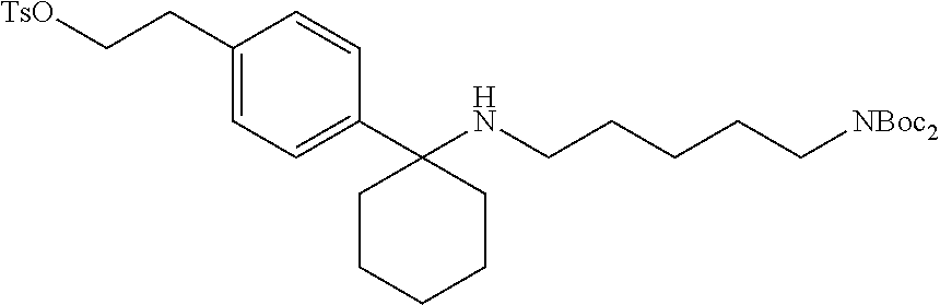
C1(CC[TsO])=CC=C(C2(NCCCCC[NBoc2])CCCCC2)C=C1
